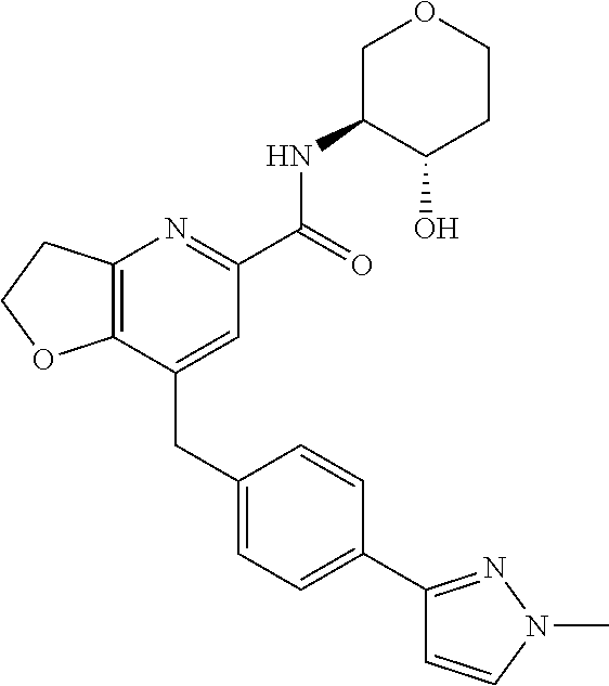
C12=C(CCO1)N=C(C(NC1C(O)CCOC1)=O)C=C2CC1=CC=C(C2=NN(C)C=C2)C=C1
